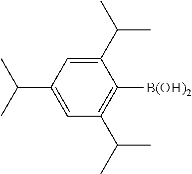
C1(C(C)C)=CC(C(C)C)=CC(C(C)C)=C1[B(OH)2]
